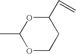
C1(C)OCCC(C=C)O1
